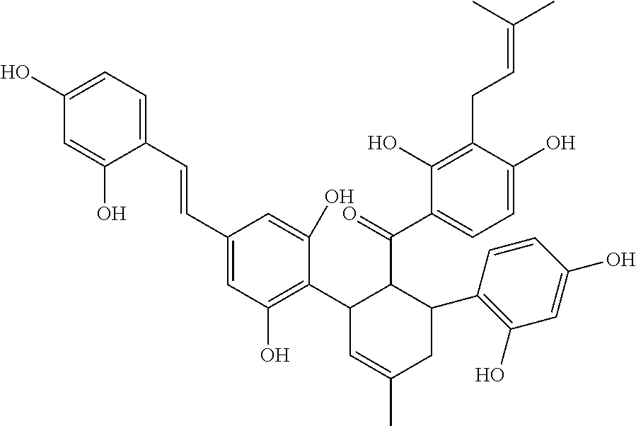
C1(O)=CC(C=CC2=CC=C(O)C=C2O)=CC(O)=C1C1C=C(C)CC(C2=C(O)C=C(O)C=C2)C1C(=O)C1=CC=C(O)C(CC=C(C)C)=C1O
